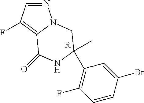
C1=CC(Br)=CC(C2(C)NC(=O)C3=C(F)C=NN3C2)=C1F.[R]
